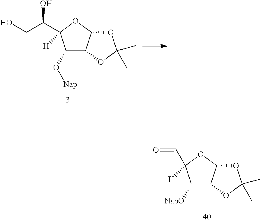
C1([NapO])C2C(OC1(C=O)[H])OC(C)(C)O2.C1(O[Nap])C2C(OC1(C(O)CO)[H])OC(C)(C)O2
